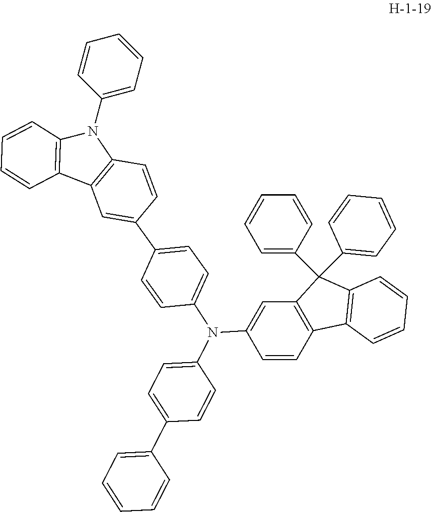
C1(N(C2=CC3=C(C=C2)C2=C(C3(C3=CC=CC=C3)C3=CC=CC=C3)C=CC=C2)C2=CC=C(C3=CC4=C(C=C3)N(C3=CC=CC=C3)C3=C4C=CC=C3)C=C2)=CC=C(C2=CC=CC=C2)C=C1
